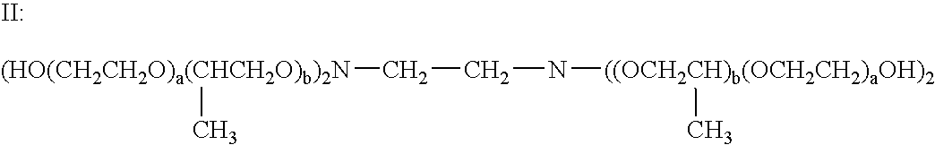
[(HO(CH2CH2O)a(CHCH2O)b)2N](CCN[((OCH2CH)b(OCH2CH2)aOH)2]C)C.[II:]
